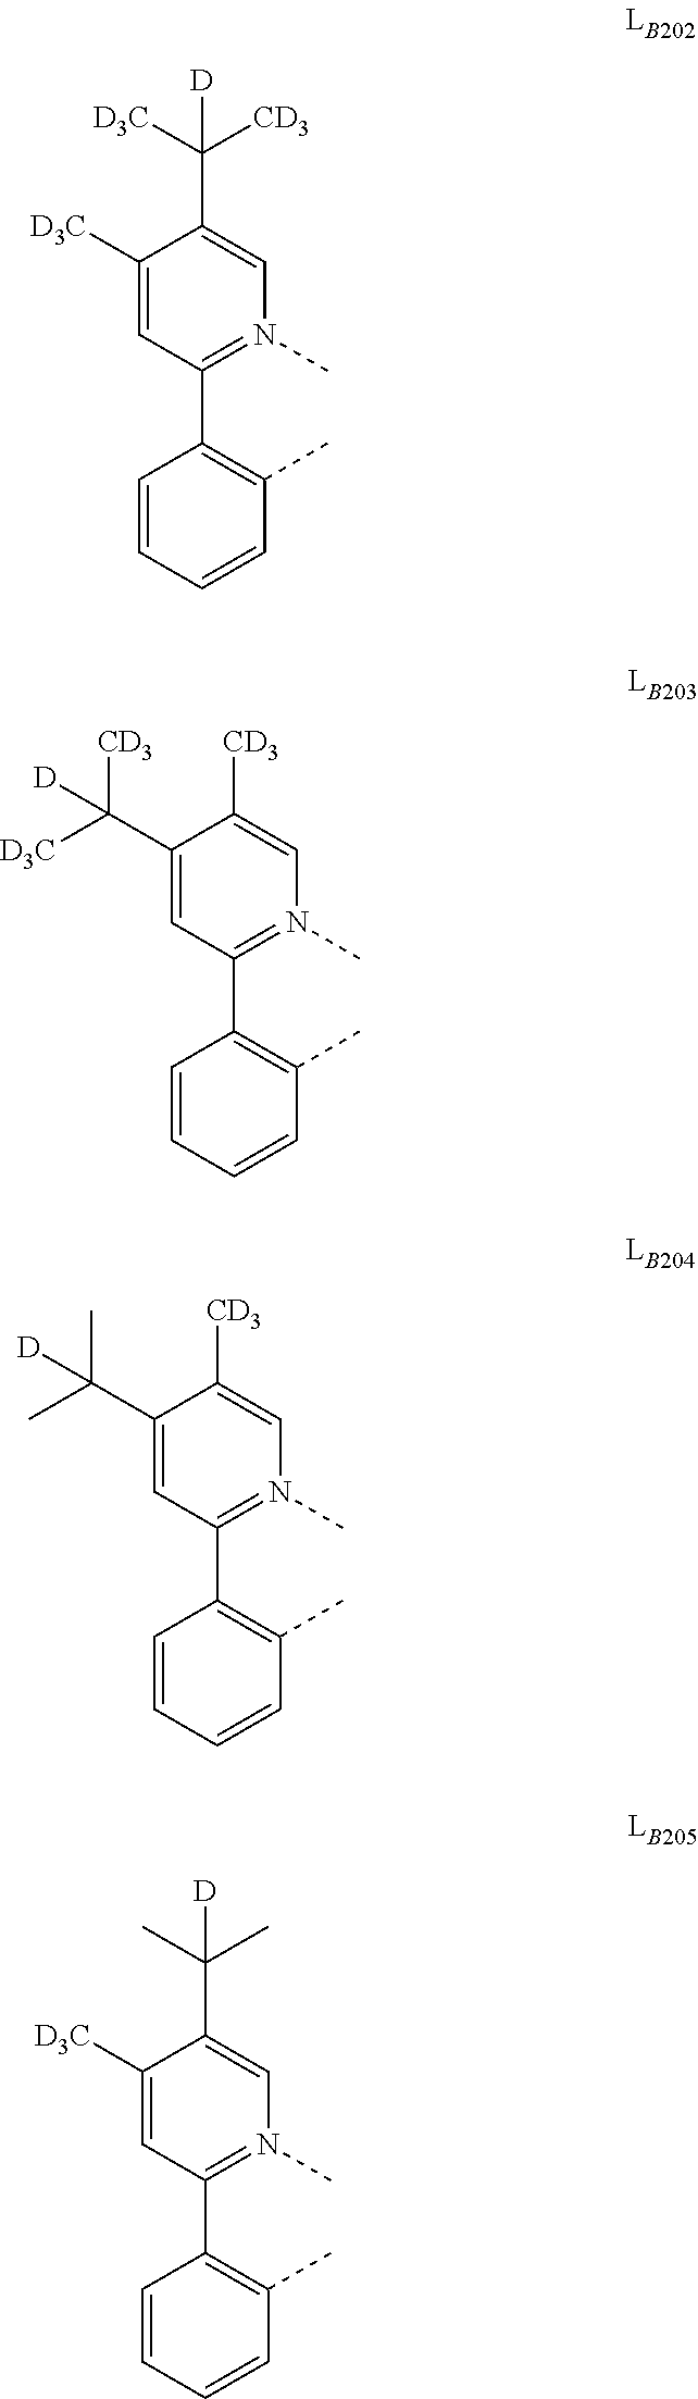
C1([D3C])=CC(C2=C(C)C=CC=C2)=N(C)C=C1C([D3C])([CD3])[D].C1(C([D3C])([CD3])[D])=CC(C2=C(C)C=CC=C2)=N(C)C=C1[CD3].C1(C(C)(C)[D])=CC(C2=C(C)C=CC=C2)=N(C)C=C1[CD3].C1([D3C])=CC(C2=C(C)C=CC=C2)=N(C)C=C1C(C)(C)[D]
